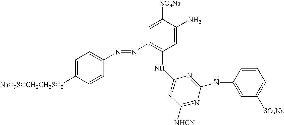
C1=C([NaO3SOCH2CH2SO2])C=CC(N=NC2=C(NC3=NC([NHCN])=NC(NC4=CC([SO3Na])=CC=C4)=N3)C=C(N)C([SO3Na])=C2)=C1
